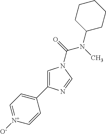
C1=C(C2=CC=[N+]([O-])C=C2)N=CN1C(=O)N(C)C1CCCCC1
